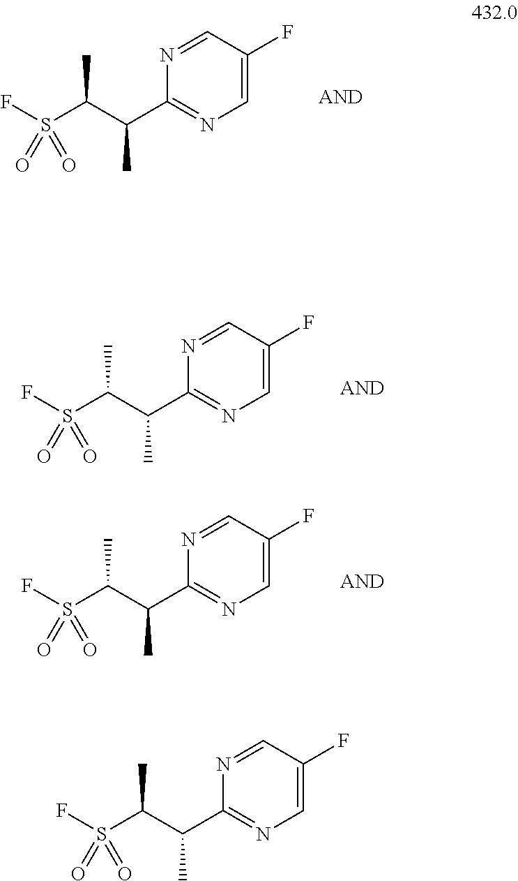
CC(C(C1=NC=C(F)C=N1)C)S(F)(=O)=O.CC(C(C1=NC=C(F)C=N1)C)S(F)(=O)=O.CC(C(C1=NC=C(F)C=N1)C)S(F)(=O)=O.CC(C(C1=NC=C(F)C=N1)C)S(F)(=O)=O
